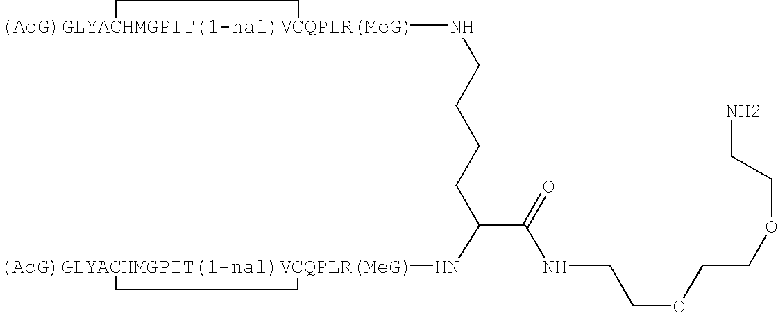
[(AcG)GLYACHMGPIT(1-nal)VCQPLR(MeG)]1(NCCCCC(C(=O)NCCOCCOCCN)N[(AcG)GLYACHMGPIT(1-nal)VCQPLR(MeG)]2CC2)CC1
